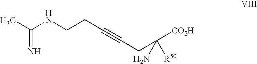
C(NCCC#CCC([CO2H])(N)[R50])(C)=N
